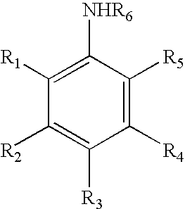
C1([R1])=C([NHR6])C([R5])=C([R4])C([R3])=C1[R2]
